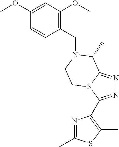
C1(CN2C(C)C3=NN=C(C4=C(C)SC(C)=N4)N3CC2)=C(OC)C=C(OC)C=C1
